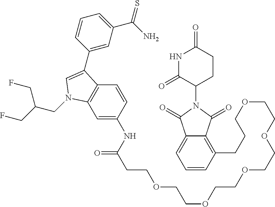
C1=C(NC(CCOCCOCCOCCOCCOCCCC2=C3C(=CC=C2)C(=O)N(C2CCC(=O)NC2=O)C3=O)=O)C=CC2=C1N(CC(CF)CF)C=C2C1=CC(C(N)=S)=CC=C1
